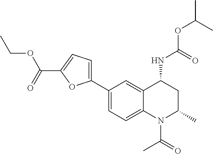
C(OC(C)C)(NC1CC(C)N(C(C)=O)C2=CC=C(C3=CC=C(C(OCC)=O)O3)C=C12)=O
